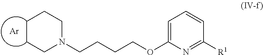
[Ar].C1CCN(CCCCOC2=CC=CC([R1])=N2)CC1
